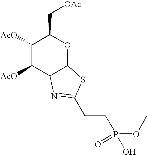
C1([AcO])C([AcO])C2C(OC1C[OAc])SC(CCP(OC)(O)=O)=N2
